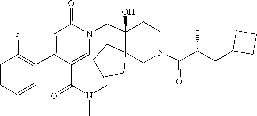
CN(C(C1=CN(CC2(O)C3(CCCC3)CN(C(=O)C(CC3CCC3)C)CC2)C(=O)C=C1C1=C(F)C=CC=C1)=O)C
